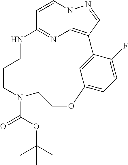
C1=CC2=NC3=C(C=NN13)C1=CC(=CC=C1F)OCCN(C(OC(C)(C)C)=O)CCCN2
